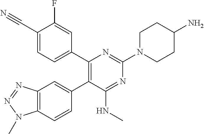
C1(C#N)=CC=C(C2=C(C3=CC4=C(C=C3)N(C)N=N4)C(NC)=NC(N3CCC(N)CC3)=N2)C=C1F
